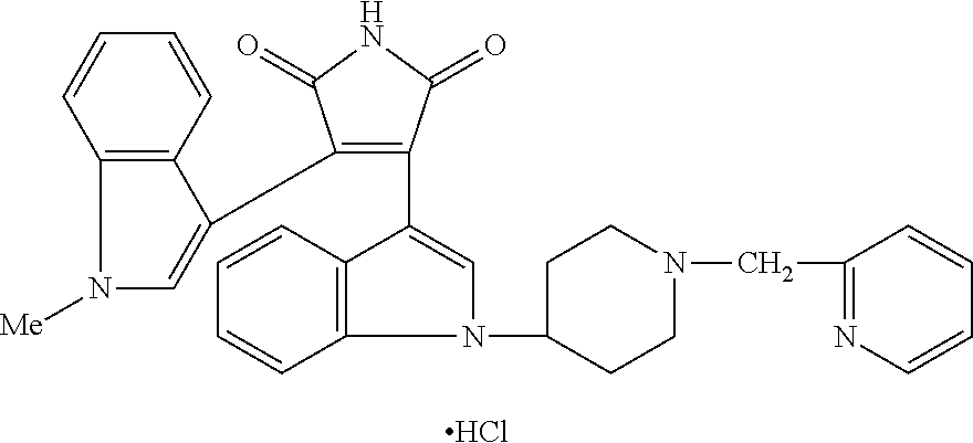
N1([Me])C=C(C2=C(C3=CN(C4CCN(CC5=NC=CC=C5)CC4)C4=C3C=CC=C4)C(=O)NC2=O)C2=C1C=CC=C2.Cl
